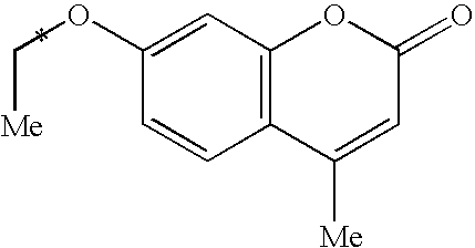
C1(OC[Me])=CC2=C(C=C1)C([Me])=CC(=O)O2
